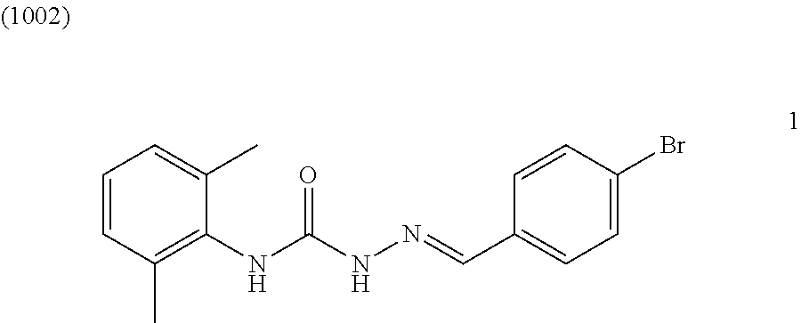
C1=CC(C)=C(NC(NN=CC2=CC=C(Br)C=C2)=O)C(C)=C1
